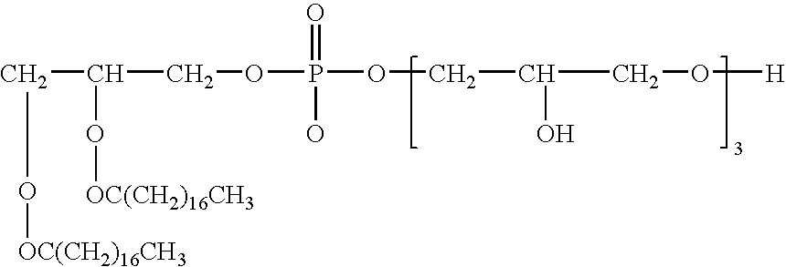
C(O[OC(CH2)16CH3])C(O[OC(CH2)16CH3])COP(OCC(O)CO[H])(=O)O
